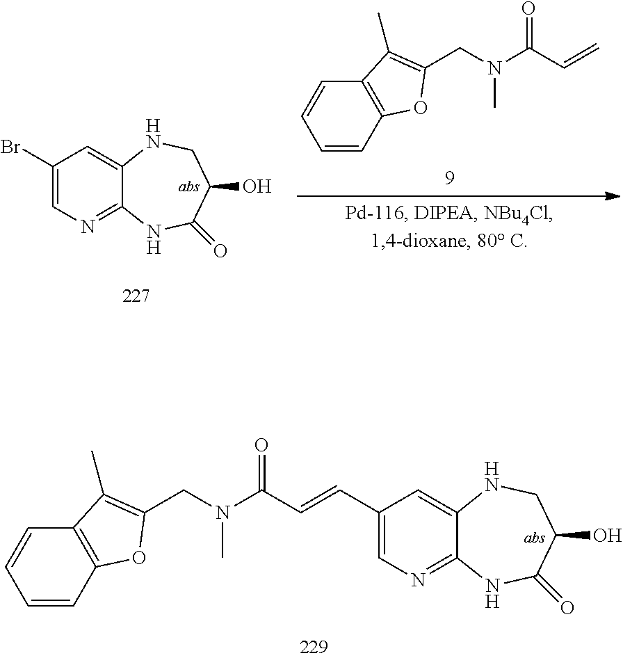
C1=CC2=C(C=C1)C(C)=C(CN(C(C=CC1=CN=C3C(=C1)NCC(O)C(=O)N3)=O)C)O2.C1=CC2=C(C=C1)C(C)=C(CN(C(C=C)=O)C)O2.C1(Br)=CN=C2C(=C1)NCC(O)C(=O)N2
